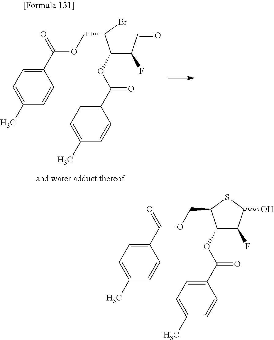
O(C(C1=CC=C(C)C=C1)=O)C1C(F)C(O)SC1COC(C1=CC=C(C)C=C1)=O.O(C(C1=CC=C(C)C=C1)=O)C(C(F)C=O)C(COC(C1=CC=C(C)C=C1)=O)Br
